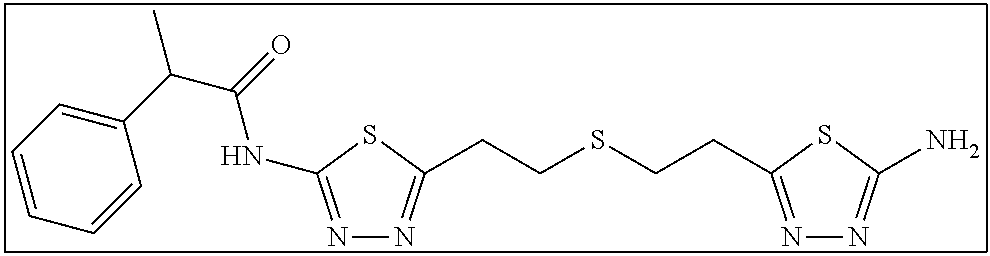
N1=C(NC(C(C2=CC=CC=C2)C)=O)SC(CCSCCC2=NN=C(N)S2)=N1
